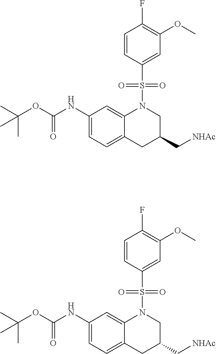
C1(NC(OC(C)(C)C)=O)=CC=C2C(=C1)N(S(C1=CC(OC)=C(F)C=C1)(=O)=O)CC(C[NHAc])C2.C1(NC(OC(C)(C)C)=O)=CC=C2C(=C1)N(S(C1=CC(OC)=C(F)C=C1)(=O)=O)CC(C[NHAc])C2
